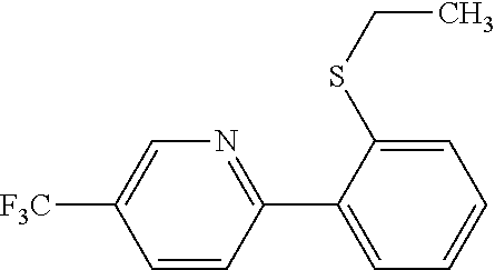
C1=CC(C2=CC=CC=C2SCC)=NC=C1[F3C]
